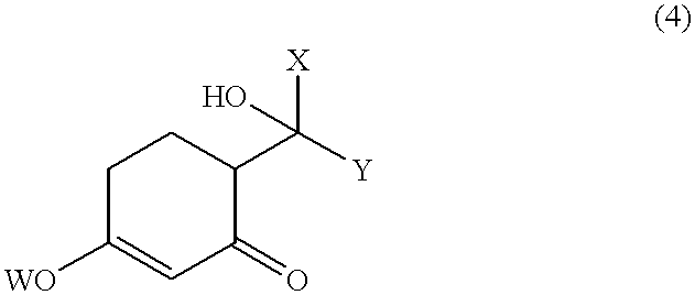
C1C([WO])=CC(=O)C(C([X])([Y])O)C1
